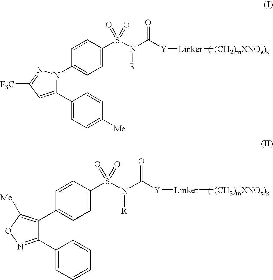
C1(C2=CC=C([Me])C=C2)=CC([F3C])=NN1C1=CC=C(S(N(C([Y][Linker][(CH2)mXNOs)k])=O)[R])(=O)=O)C=C1.C1(C2=CC=CC=C2)=NOC([Me])=C1C1=CC=C(S(N([R])C(=O)[Y][Linker][(CH2)mXNOs)k])(=O)=O)C=C1
